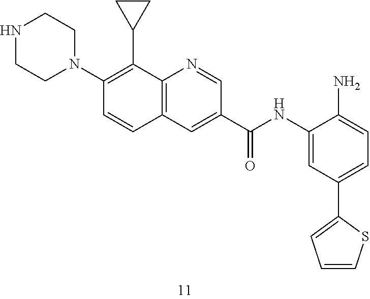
C1(N2CCNCC2)=C(C2CC2)C2=C(C=C1)C=C(C(=O)NC1=CC(C3=CC=CS3)=CC=C1N)C=N2
